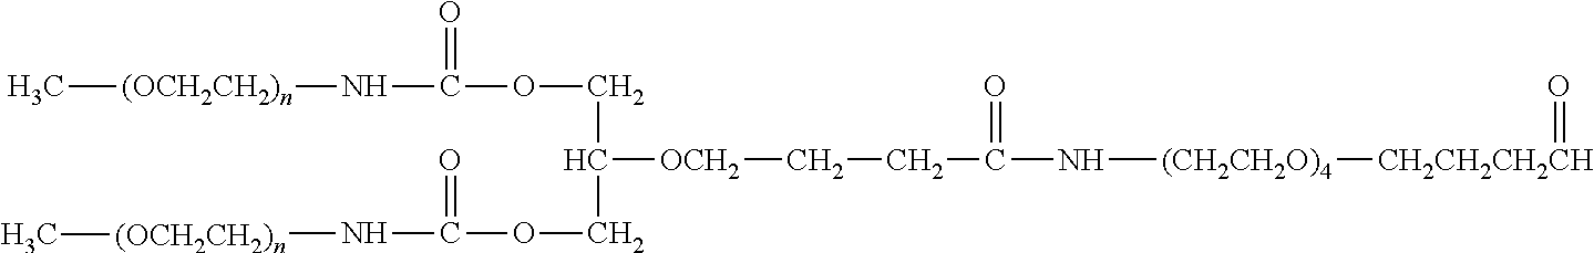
[(OCH2CH2)n](NC(OCC([OCH2]CCC(N[(CH2CH2O)4][CH2CH2CH2CH]=O)=O)COC(=O)N[(OCH2CH2)n]C)=O)C
